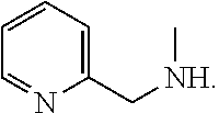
C1(C[NH]C)=CC=CC=N1
